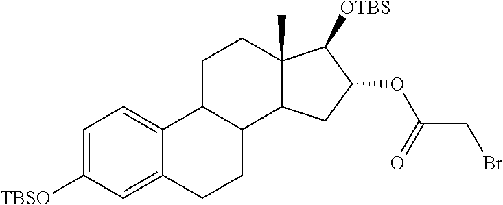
C1=C([TBSO])C=C2C(=C1)C1C(CC2)C2C(C)(CC1)C([OTBS])C(OC(CBr)=O)C2
